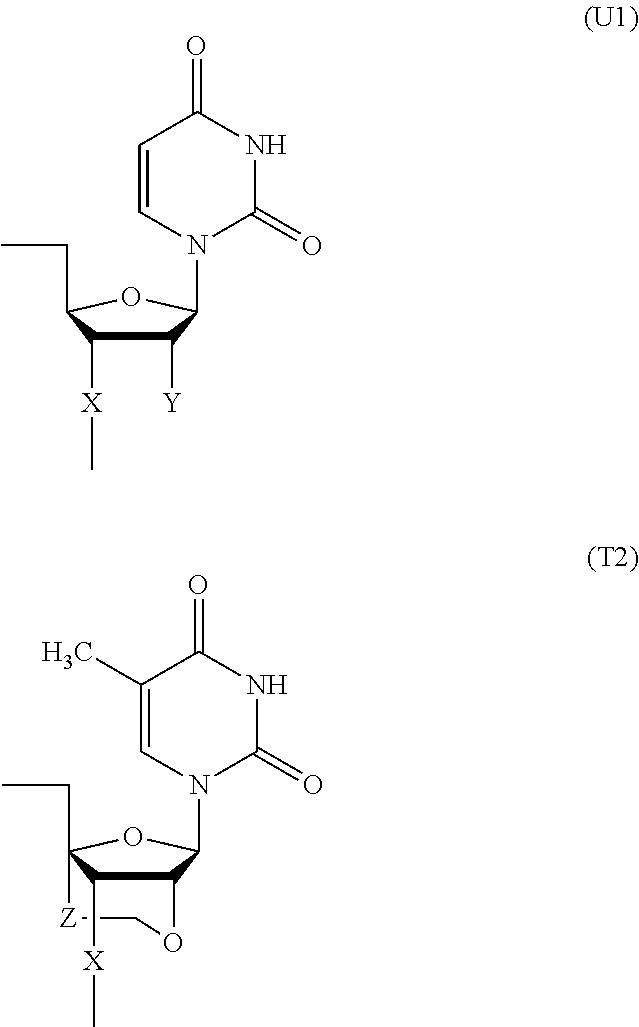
C1=CN(C2C([Y])C([X]C)C(CC)O2)C(=O)NC1=O.C1(C)=CN(C2C3C([X]C)C(CC)(O2)[Z]CO3)C(=O)NC1=O
